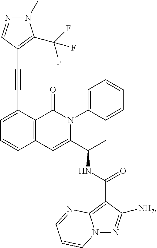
C1=C(C#CC2=C(C(F)(F)F)N(C)N=C2)C2=C(C=C1)C=C(C(C)NC(=O)C1=C3N(N=C1[NH2])C=CC=N3)N(C1=CC=CC=C1)C2=O
